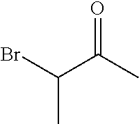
C(C(C)=O)(Br)C
